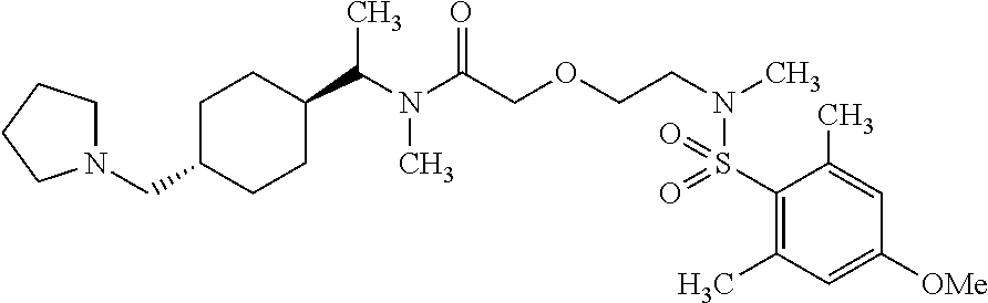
N(C(COCCN(C)S(=O)(=O)C1=C(C)C=C([OMe])C=C1C)=O)(C)C(C1CCC(CN2CCCC2)CC1)C
